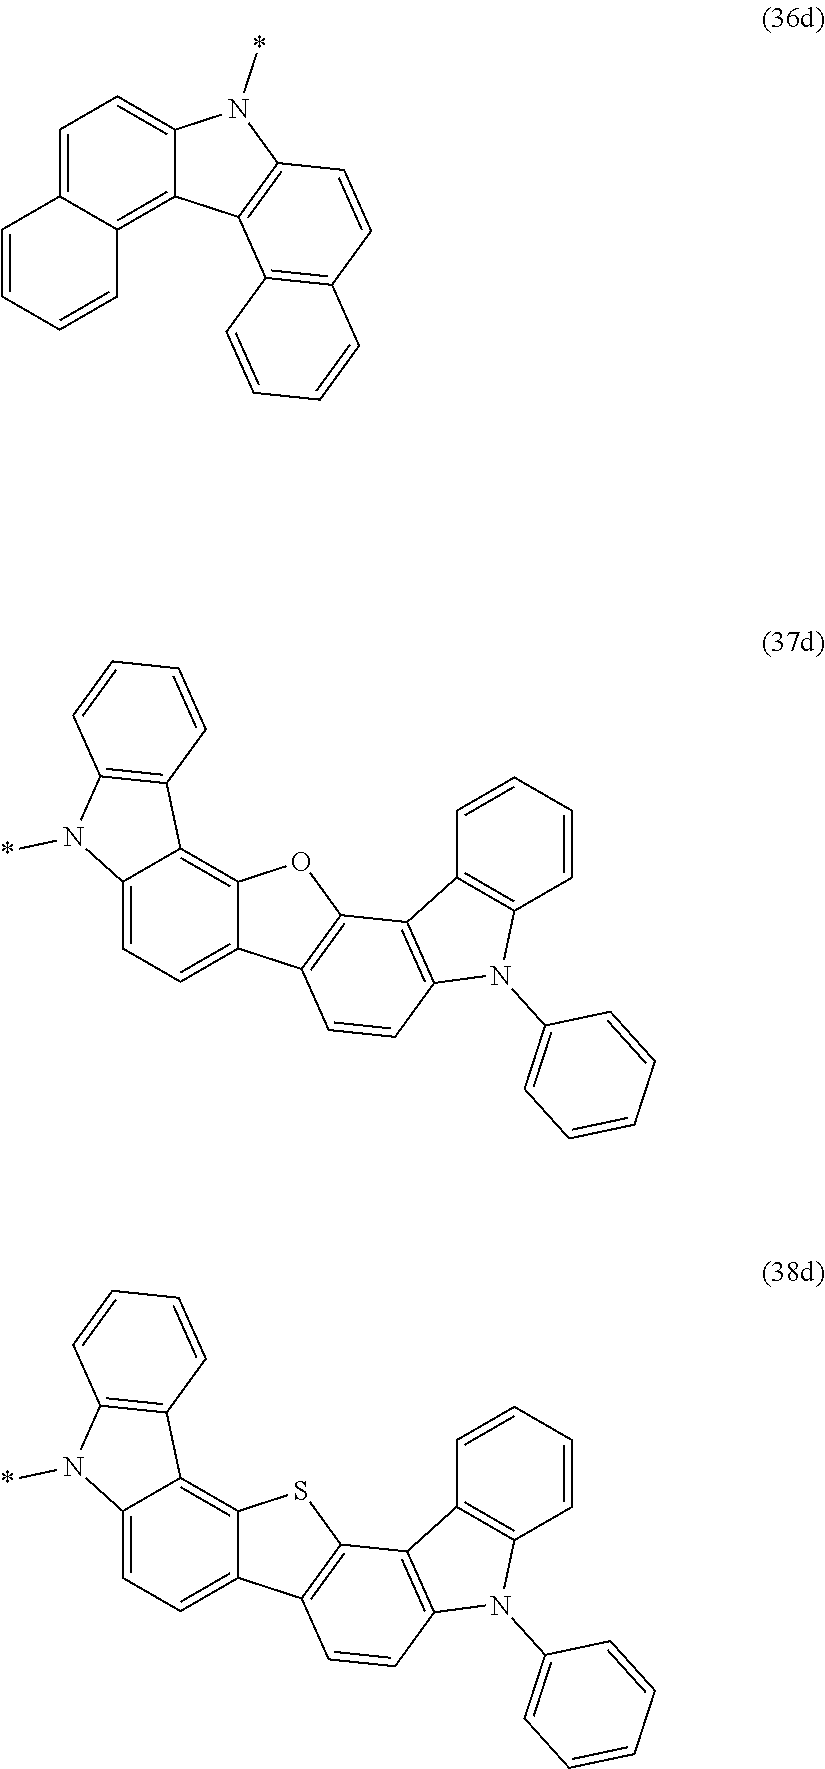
C1=C2C(=C3C(=C1)N(*)C1=C3C3=C(C=C1)C=CC=C3)C=CC=C2.C12=CC=C3C(=C1C1=C(N2*)C=CC=C1)OC1=C3C=CC2=C1C1=C(N2C2=CC=CC=C2)C=CC=C1.C12=CC=C3C(=C1C1=C(N2*)C=CC=C1)SC1=C3C=CC2=C1C1=C(N2C2=CC=CC=C2)C=CC=C1
